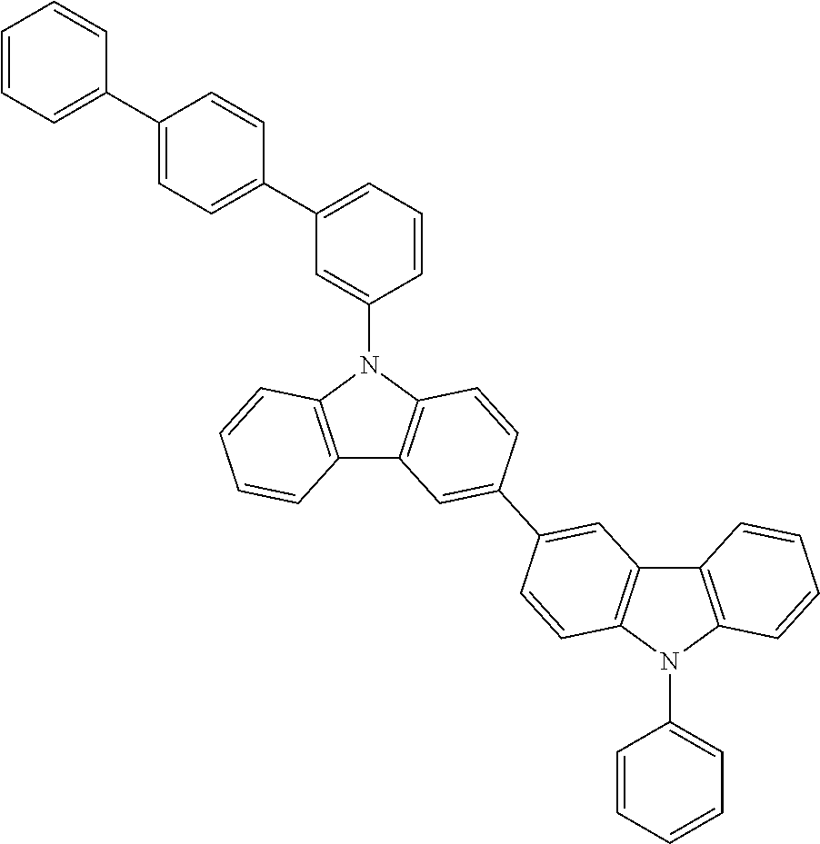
C12=C(N(C3=CC(C4=CC=C(C5=CC=CC=C5)C=C4)=CC=C3)C3=C1C=C(C1=CC4=C(C=C1)N(C1=CC=CC=C1)C1=C4C=CC=C1)C=C3)C=CC=C2
